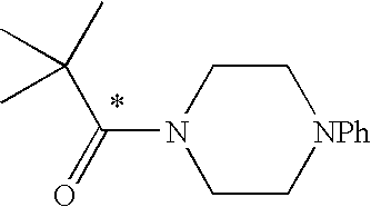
C1N(C(=O)C(C)(C)C)CC[NPh]C1
